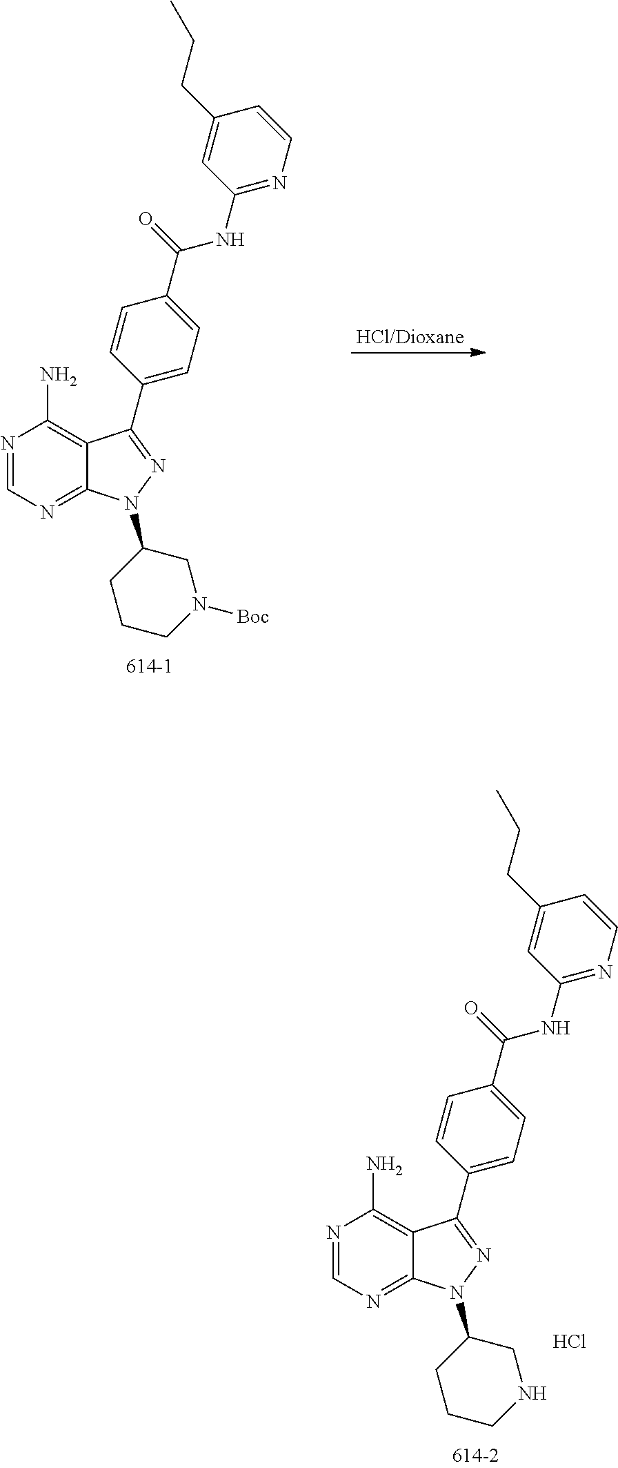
N1=CN=C2C(=C1N)C(C1=CC=C(C(=O)NC3=NC=CC(CCC)=C3)C=C1)=NN2C1CCCN([Boc])C1.N1=CN=C2C(=C1N)C(C1=CC=C(C(=O)NC3=NC=CC(CCC)=C3)C=C1)=NN2C1CCCNC1.Cl
